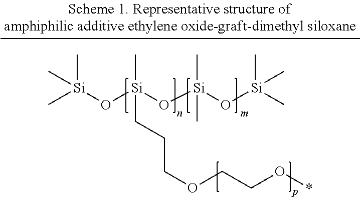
C[Si](O[Si](O[Si](O[Si](C)(C)C)(C)C)(C)CCCOCCO*)(C)C
